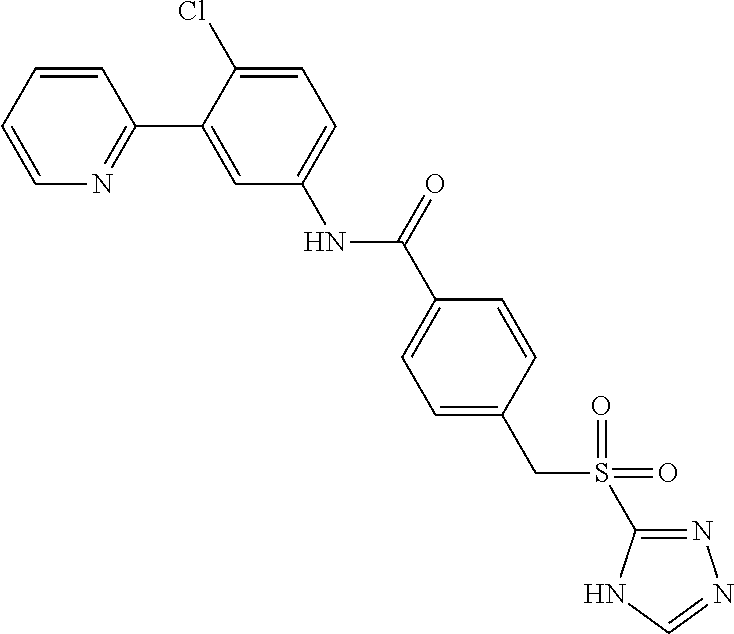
C1(C2=CC(NC(C3=CC=C(CS(=O)(C4=NN=CN4)=O)C=C3)=O)=CC=C2Cl)=NC=CC=C1
